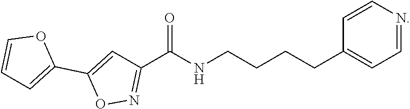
C1=CN=CC=C1CCCCNC(C1=NOC(C2=CC=CO2)=C1)=O
